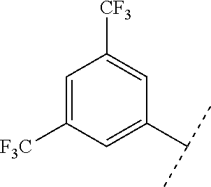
C1=C([F3C])C=C(C(C)C)C=C1[CF3]
